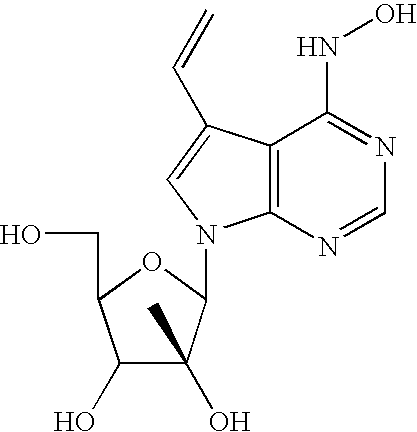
C1(O)C(O)(C)C(N2C3=C(C(NO)=NC=N3)C(C=C)=C2)OC1CO
